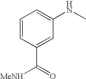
C1=CC(C([MeNH])=O)=CC(NC)=C1
